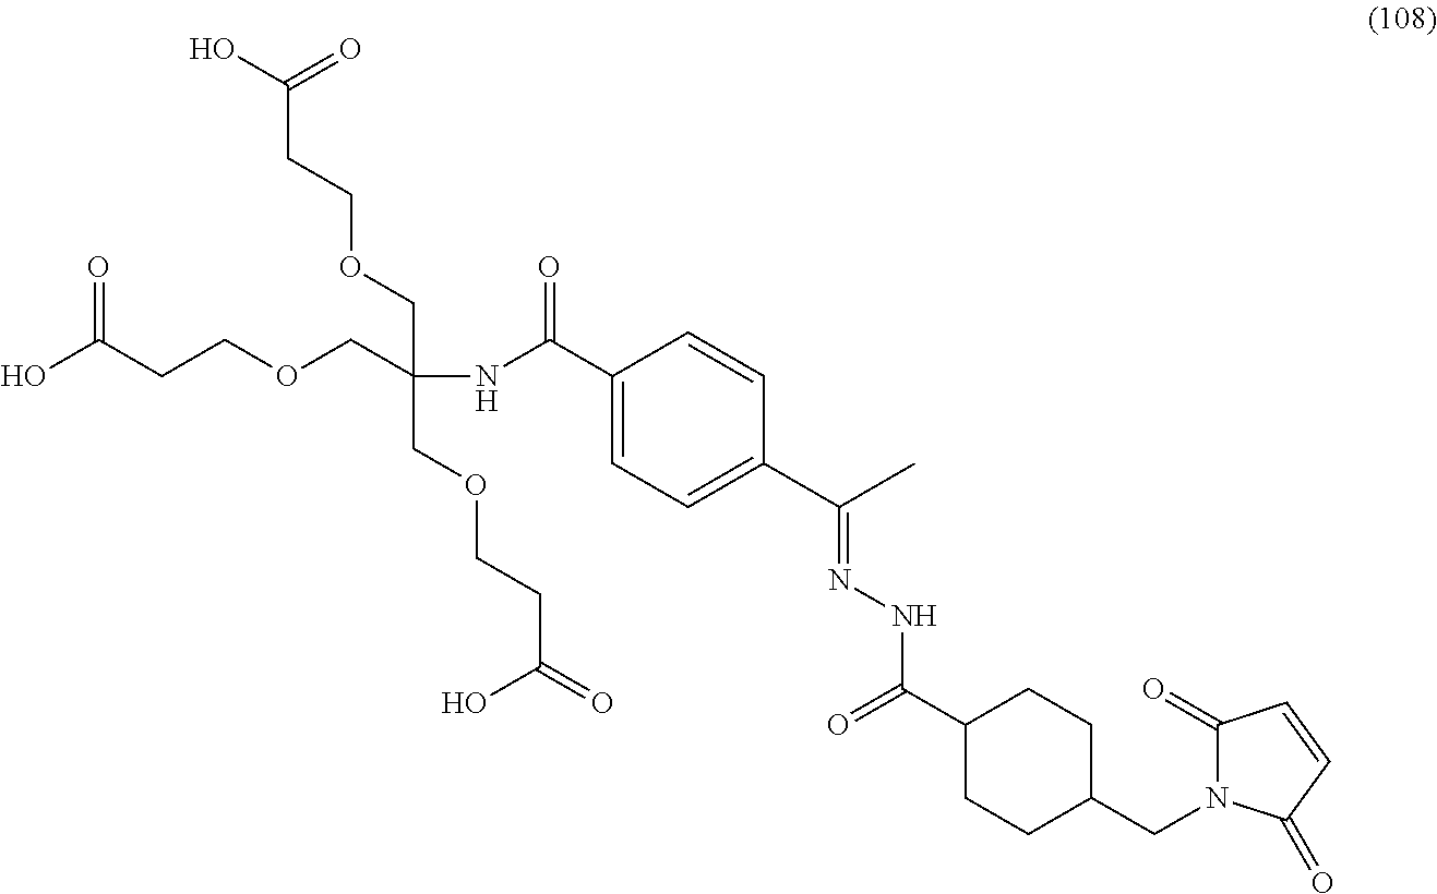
C(CCOCC(COCCC(O)=O)(COCCC(=O)O)NC(C1=CC=C(C(C)=NNC(=O)C2CCC(CN3C(=O)C=CC3=O)CC2)C=C1)=O)(=O)O
